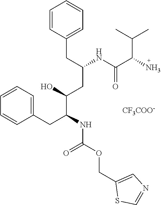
C1(CC(NC(=O)OCC2=CN=CS2)C(O)CC(CC2=CC=CC=C2)NC(C(N)C(C)C)=O)=CC=CC=C1.[CF3COO-]
